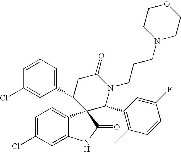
C1=C(Cl)C=C2C(=C1)C1(C(=O)N2)C(C2=CC=CC(Cl)=C2)CC(=O)N(CCCN2CCOCC2)C1C1=C(C)C=CC(F)=C1
